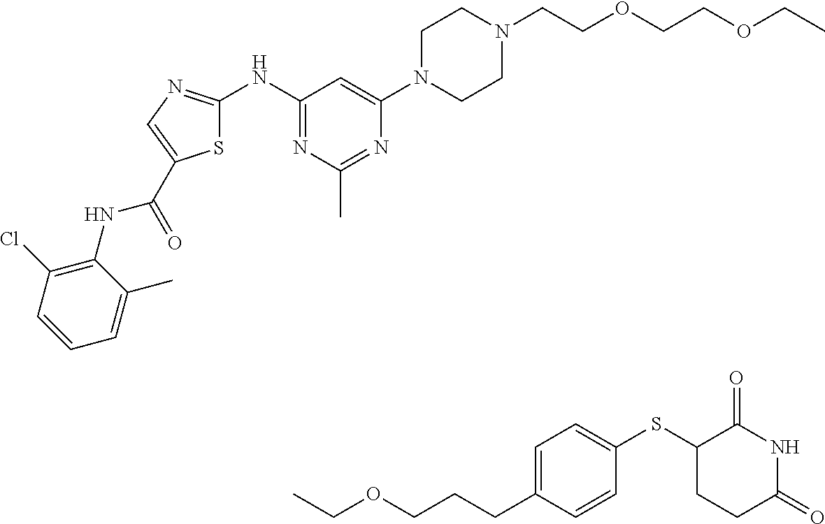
C(COCCOCC)N1CCN(C2=CC(NC3=NC=C(C(NC4=C(Cl)C=CC=C4C)=O)S3)=NC(C)=N2)CC1.C(OCCCC1=CC=C(SC2CCC(=O)NC2=O)C=C1)C
